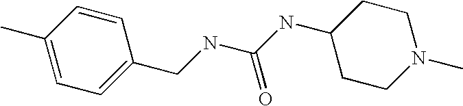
C(NC(NC1CCN(C)CC1)=O)C1=CC=C(C)C=C1
